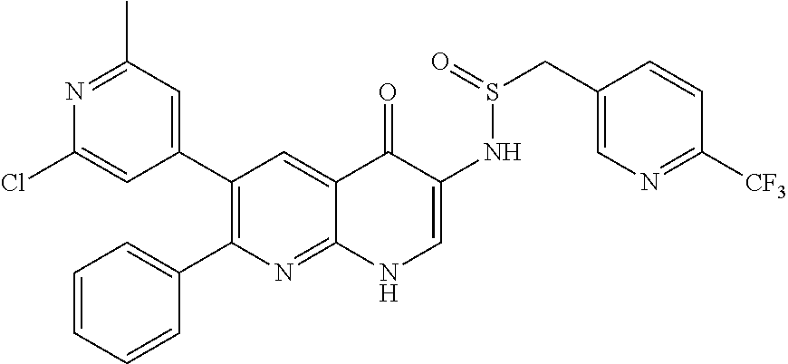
N1=C(C)C=C(C2=C(C3=CC=CC=C3)N=C3C(=C2)C(=O)C(NS(CC2=CN=C([CF3])C=C2)=O)=CN3)C=C1Cl
